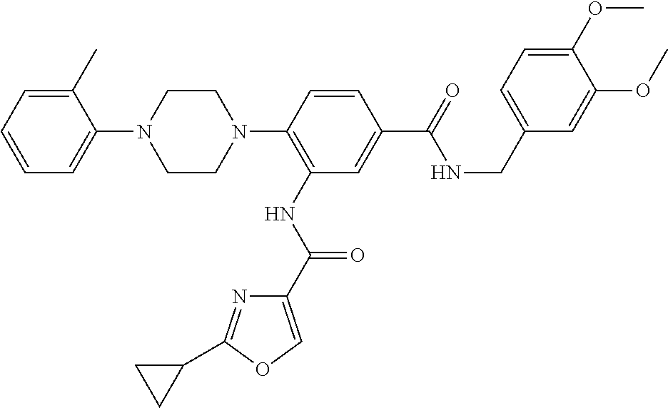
C1=CC=C(C)C(N2CCN(C3=C(NC(C4=COC(C5CC5)=N4)=O)C=C(C(=O)NCC4=CC=C(OC)C(OC)=C4)C=C3)CC2)=C1
